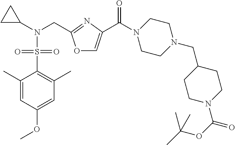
C1(C)=CC(OC)=CC(C)=C1S(=O)(N(C1CC1)CC1=NC(C(N2CCN(CC3CCN(C(OC(C)(C)C)=O)CC3)CC2)=O)=CO1)=O
